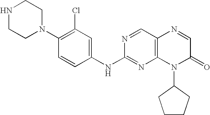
C1=CC(NC2=NC3=C(C=N2)N=CC(=O)N3C2CCCC2)=CC(Cl)=C1N1CCNCC1
